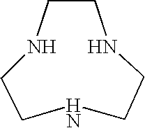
C1CNCCNCCN1
